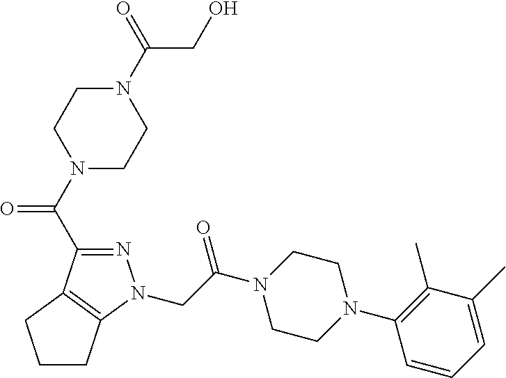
C(C(N1CCN(C2=C(C)C(C)=CC=C2)CC1)=O)N1N=C(C(N2CCN(C(=O)CO)CC2)=O)C2=C1CCC2
